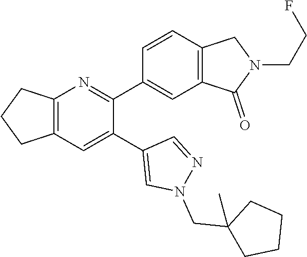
C12=C(C=C(C3=CN(CC4(C)CCCC4)N=C3)C(C3=CC4=C(C=C3)CN(CCF)C4=O)=N1)CCC2
